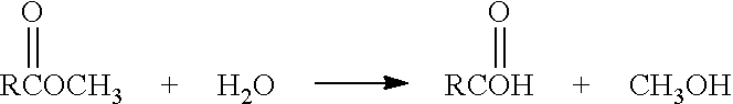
[RCOCH3]=O.O.[RCOH]=O.[CH3OH]
